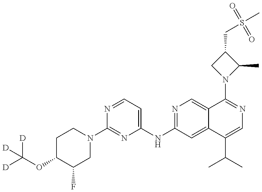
C(OC1C(F)CN(C2=NC(NC3=NC=C4C(=C3)C(C(C)C)=CN=C4N3C(C)C(CS(C)(=O)=O)C3)=CC=N2)CC1)([D])([D])[D]
